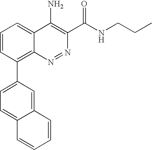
C1=C2C(=CC(C3=C4N=NC(C(NCCC)=O)=C(N)C4=CC=C3)=C1)C=CC=C2
